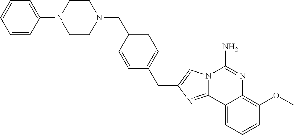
C1=CC(N2CCN(CC3=CC=C(CC4=CN5C(=N4)C4=CC=CC(OC)=C4N=C5N)C=C3)CC2)=CC=C1
